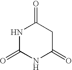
N1C(=O)NC(=O)CC1=O
